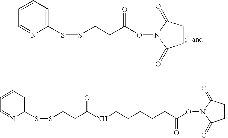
C1(SSCCC(ON2C(=O)CCC2=O)=O)=CC=CC=N1.C1(SSCCC(NCCCCCC(ON2C(=O)CCC2=O)=O)=O)=CC=CC=N1
